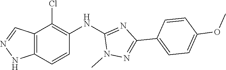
N1(C)N=C(C2=CC=C(OC)C=C2)N=C1NC1=C(Cl)C2=C(NN=C2)C=C1
